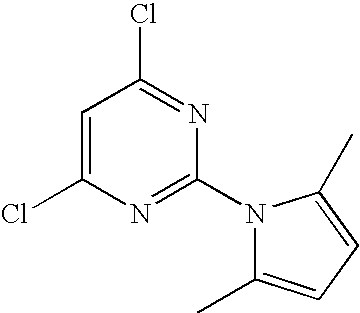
C1=C(Cl)N=C(N2C(C)=CC=C2C)N=C1Cl
